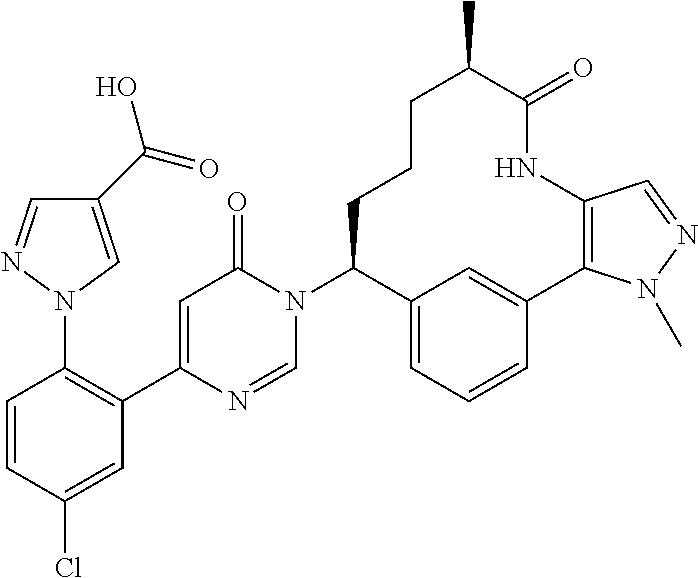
C1C(N2C(=O)C=C(C3=C(N4C=C(C(=O)O)C=N4)C=CC(Cl)=C3)N=C2)C2=CC=CC(=C2)C2=C(C=NN2C)NC(=O)C(C)CC1
